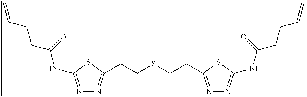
N1=C(NC(CCC=C)=O)SC(CCSCCC2=NN=C(NC(CCC=C)=O)S2)=N1
